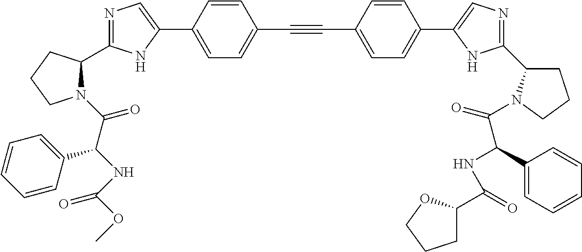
N1=C(C2N(C(C(NC(OC)=O)C3=CC=CC=C3)=O)CCC2)NC(C2=CC=C(C#CC3=CC=C(C4=CN=C(C5CCCN5C(=O)C(NC(=O)C5CCCO5)C5=CC=CC=C5)N4)C=C3)C=C2)=C1
